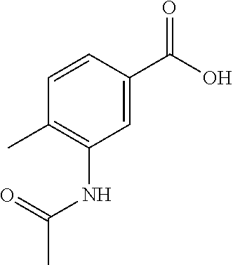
C1=CC(C)=C(NC(C)=O)C=C1C(O)=O
